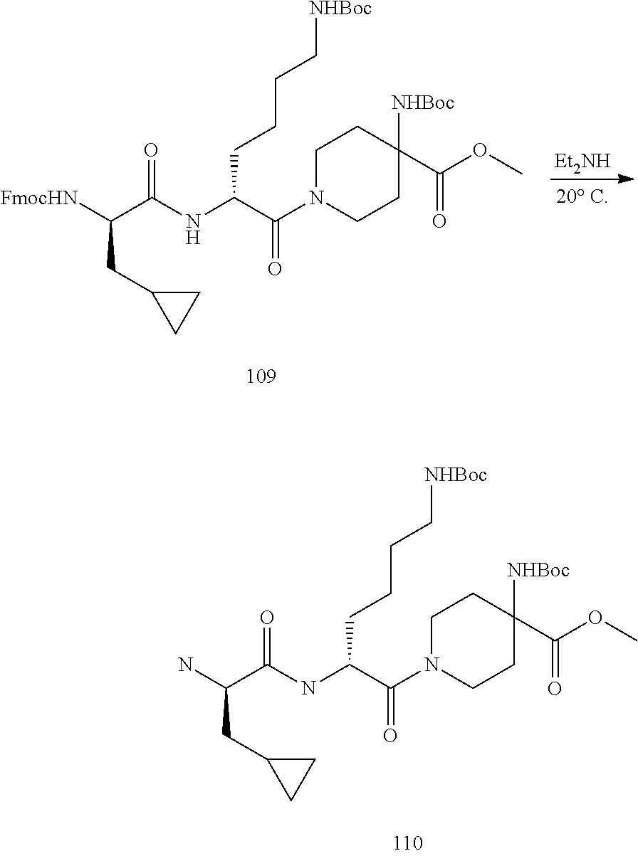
C(CC1CC1)([FmocHN])C(=O)NC(C(N1CCC(C(OC)=O)([NHBoc])CC1)=O)CCCC[NHBoc].[Et2NH].C(CC1CC1)(N)C(=O)NC(C(N1CCC(C(OC)=O)([NHBoc])CC1)=O)CCCC[NHBoc]
